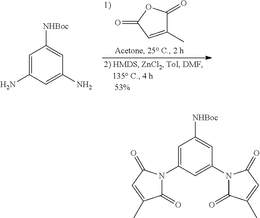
C1(C)=CC(=O)OC1=O.C1=C(N)C=C(N)C=C1[NHBoc].C1=C(N2C(=O)C(C)=CC2=O)C=C(N2C(=O)C(C)=CC2=O)C=C1[NHBoc]
